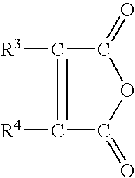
[R3]C1=C([R4])C(=O)OC1=O
